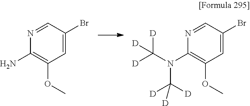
C1(N)=C(OC)C=C(Br)C=N1.C1(N(C([D])([D])[D])C([D])([D])[D])=C(OC)C=C(Br)C=N1
